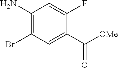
C1(N)=C(Br)C=C(C([OMe])=O)C(F)=C1
